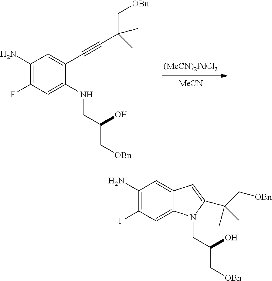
C1(N)=C(F)C=C2C(=C1)C=C(C(C[OBn])(C)C)N2CC(C[OBn])O.[MeCN].[(MeCN)2PdCl2].C1(N)=C(F)C=C(NCC(C[OBn])O)C(C#CC(C[OBn])(C)C)=C1
